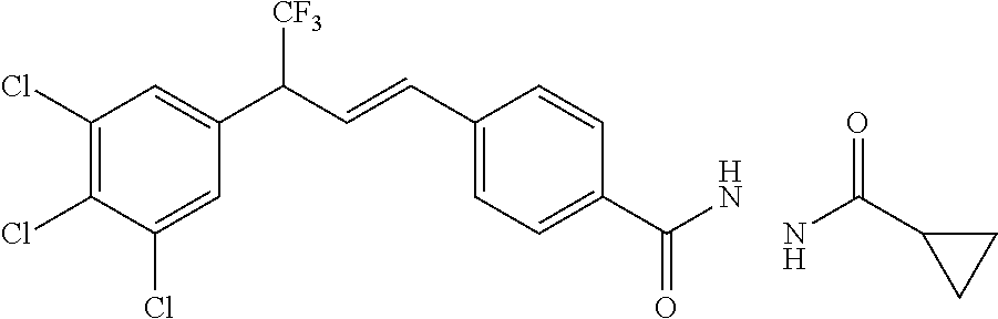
C1(Cl)=C(Cl)C(Cl)=CC(C(C=CC2=CC=C(C(N)=O)C=C2)[CF3])=C1.NC(C1CC1)=O
